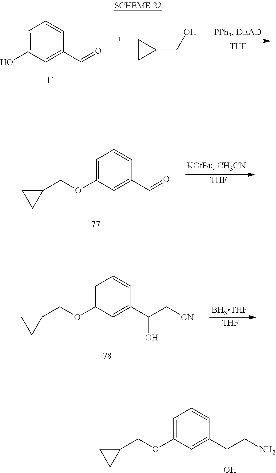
C1=C(O)C=C(C=O)C=C1.[THF].C1CC1CO.[THF].C1=C(OCC2CC2)C=C(C=O)C=C1.C1=C(OCC2CC2)C=C(C(C[CN])O)C=C1.[BH3THF].[THF].C1=C(OCC2CC2)C=C(C(CN)O)C=C1
